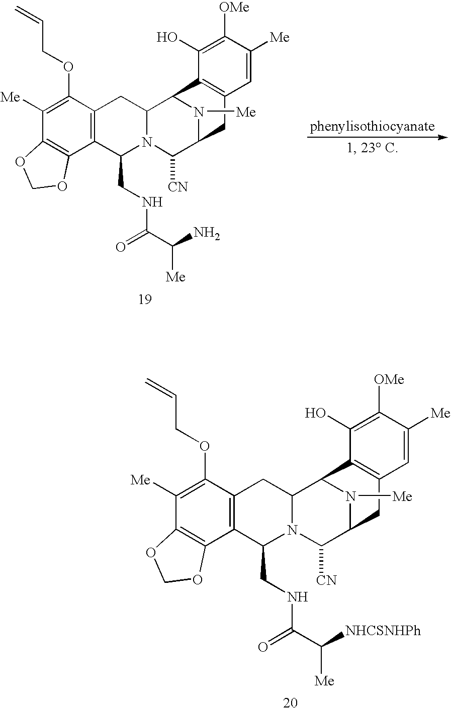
C12=C(C3=C(C(OCC=C)=C1[Me])CC1N(C3CNC(C(N)[Me])=O)C([CN])C3N([Me])C1C1=C(C3)C=C([Me])C([OMe])=C1O)OCO2.C12=C(C3=C(C(OCC=C)=C1[Me])CC1N(C3CNC(C([NHCSNHPh])[Me])=O)C([CN])C3N([Me])C1C1=C(C3)C=C([Me])C([OMe])=C1O)OCO2
